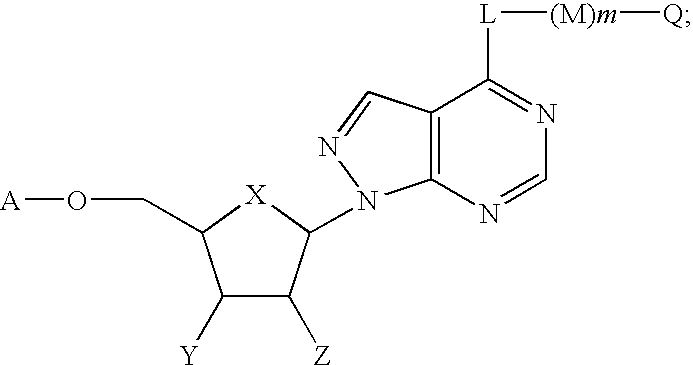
C1([Y])C([Z])C(N2C3=C(C=N2)C([L][(M)m][Q])=NC=N3)[X]C1CO[A]
